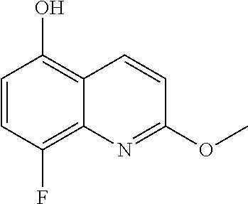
C1=CC(O)=C2C(=C1F)N=C(OC)C=C2
